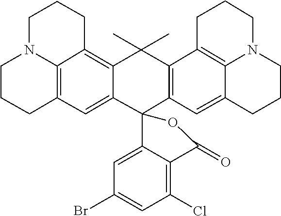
C12=C3C(C)(C)C4=C(C=C5C6=C4CCCN6CCC5)C4(C3=CC3=C1N(CCC2)CCC3)C1=CC(Br)=CC(Cl)=C1C(=O)O4
